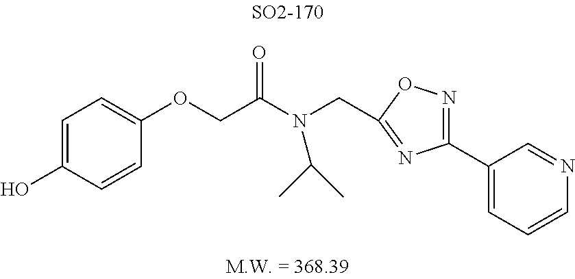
C1(OCC(N(C(C)C)CC2=NC(C3=CC=CN=C3)=NO2)=O)=CC=C(O)C=C1
